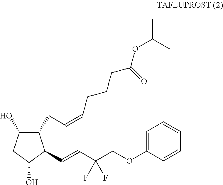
C1(CC=CCCCC(OC(C)C)=O)C(O)CC(O)C1C=CC(COC1=CC=CC=C1)(F)F
